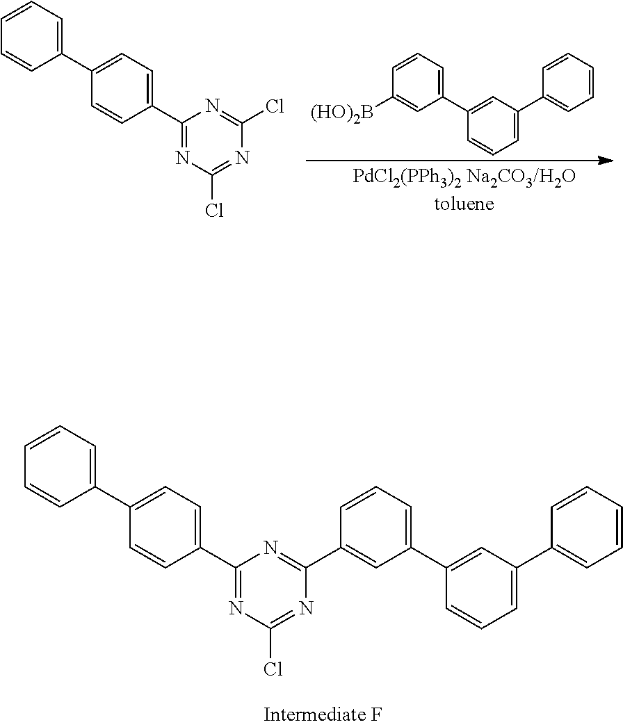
C1(C2=CC=C(C3=CC=CC=C3)C=C2)=NC(Cl)=NC(C2=CC(C3=CC(C4=CC=CC=C4)=CC=C3)=CC=C2)=N1.C1(C2=CC=C(C3=CC=CC=C3)C=C2)=NC(Cl)=NC(Cl)=N1.C1=CC=CC=C1C1=CC=CC(C2=CC=CC([(HO)2B])=C2)=C1
